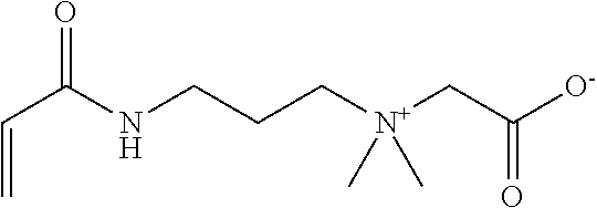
C=CC(NCCC[N+](CC([O-])=O)(C)C)=O
